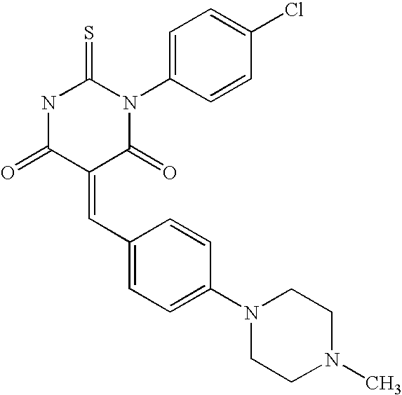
N1C(=O)C(=CC2=CC=C(N3CCN(C)CC3)C=C2)C(=O)N(C2=CC=C(Cl)C=C2)C1=S
